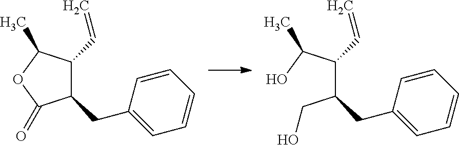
C1(CC2=CC=CC=C2)C(C=C)C(C)OC1=O.C(C(C(O)C)C=C)(CO)CC1=CC=CC=C1
